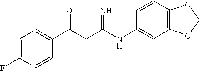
C1=C(F)C=CC(C(CC(NC2=CC3=C(C=C2)OCO3)=N)=O)=C1
